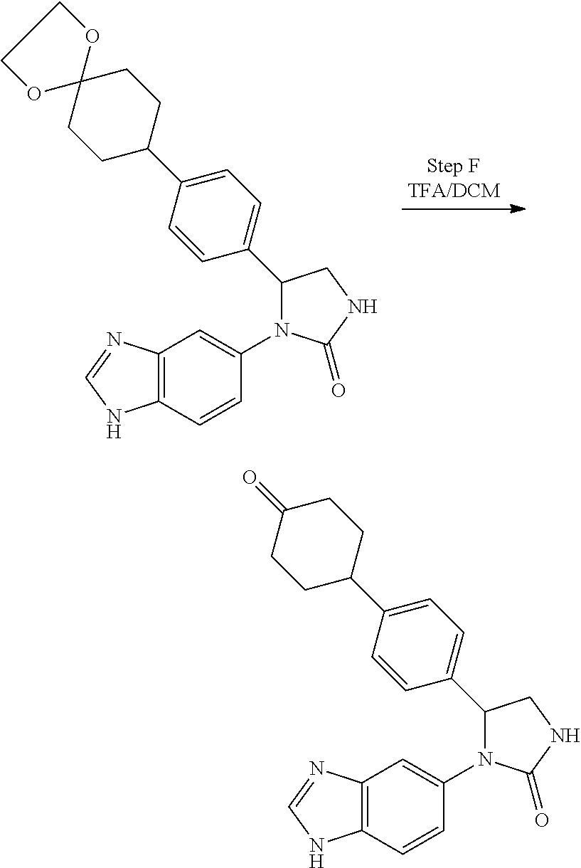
C12=C(N=CN1)C=C(N1C(=O)NCC1C1=CC=C(C3CCC4(CC3)OCCO4)C=C1)C=C2.C12=C(N=CN1)C=C(N1C(=O)NCC1C1=CC=C(C3CCC(=O)CC3)C=C1)C=C2
